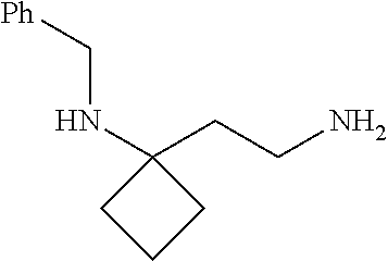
[Ph]CNC1(CCN)CCC1
